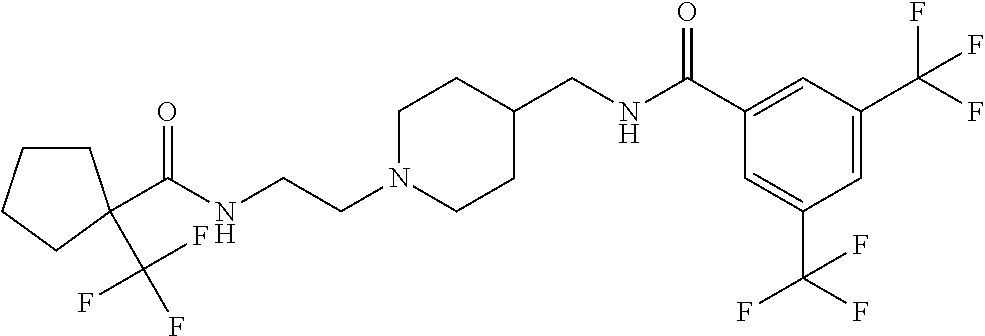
C(NCCN1CCC(CNC(C2=CC(C(F)(F)F)=CC(C(F)(F)F)=C2)=O)CC1)(=O)C1(C(F)(F)F)CCCC1
